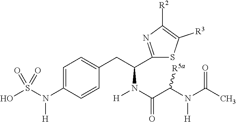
C1=C(N(S(O)(=O)=O)[H])C=CC(CC(N(C(C(N([H])C(=O)C)[R5a])=O)[H])C2=NC([R2])=C([R3])S2)=C1
